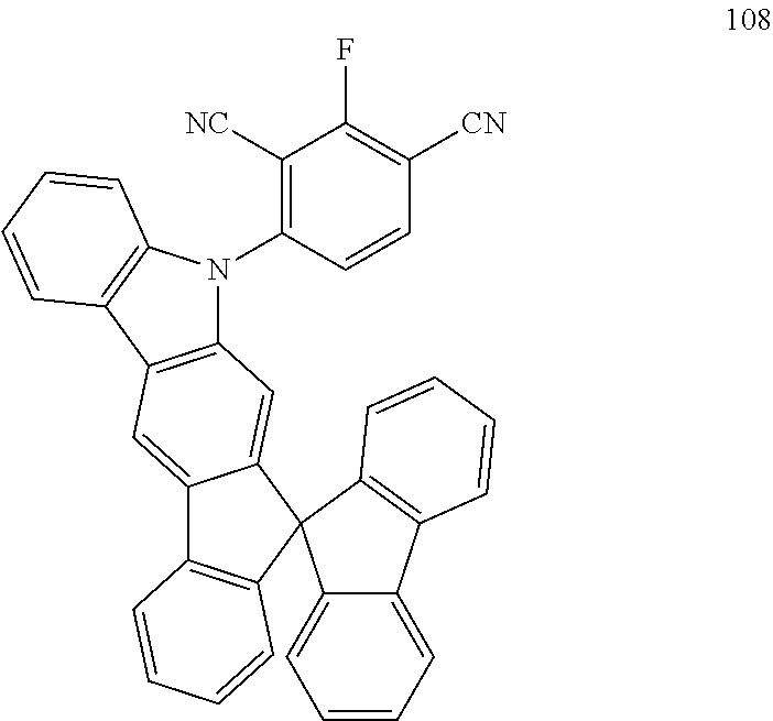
C1([NC])=C(N2C3=C(C4=C2C=CC=C4)C=C2C(=C3)C3(C4=C2C=CC=C4)C2=CC=CC=C2C2=C3C=CC=C2)C=CC([CN])=C1F
